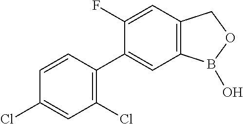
C1=CC(C2=CC3=C(C=C2F)COB3O)=C(Cl)C=C1Cl
